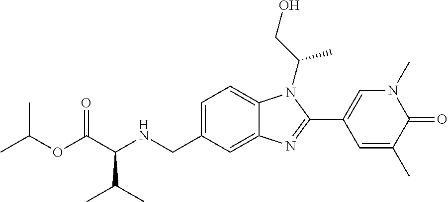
C(C(NCC1=CC=C2C(=C1)N=C(C1=CN(C)C(=O)C(C)=C1)N2C(CO)C)C(C)C)(=O)OC(C)C
